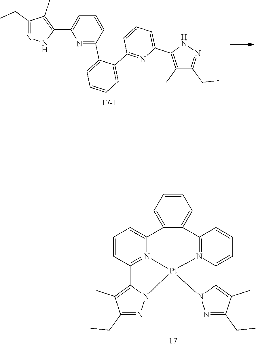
C1(CC)=NNC(C2=CC=CC(C3=CC=CC=C3C3=NC(C4=C(C)C(CC)=NN4)=CC=C3)=N2)=C1C.C1=CC=C2C(=C1)C1=N3C(=CC=C1)C1=C(C)C(CC)=NN1[Pt]31N3=C(C=CC=C23)C2=C(C)C(CC)=NN21
